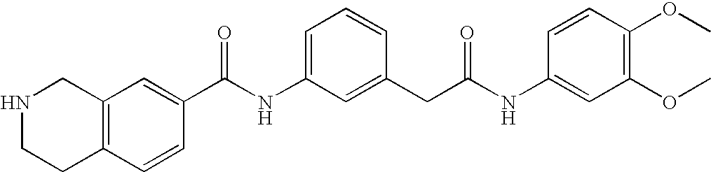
C1(C(NC2=CC=CC(CC(NC3=CC(OC)=C(OC)C=C3)=O)=C2)=O)=CC2=C(CCNC2)C=C1
